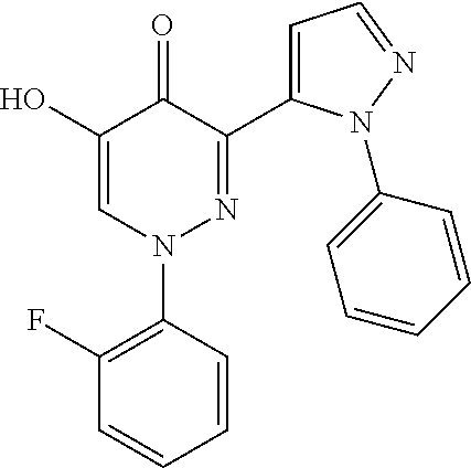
C1=CC=CC(F)=C1N1N=C(C2=CC=NN2C2=CC=CC=C2)C(=O)C(O)=C1
